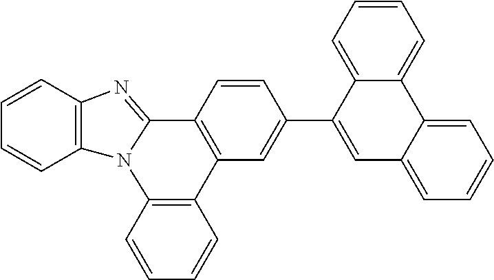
C1=CC2=C(C=C1)N1C(=NC3=C1C=CC=C3)C1=C2C=C(C2=CC3=CC=CC=C3C3=CC=CC=C23)C=C1
